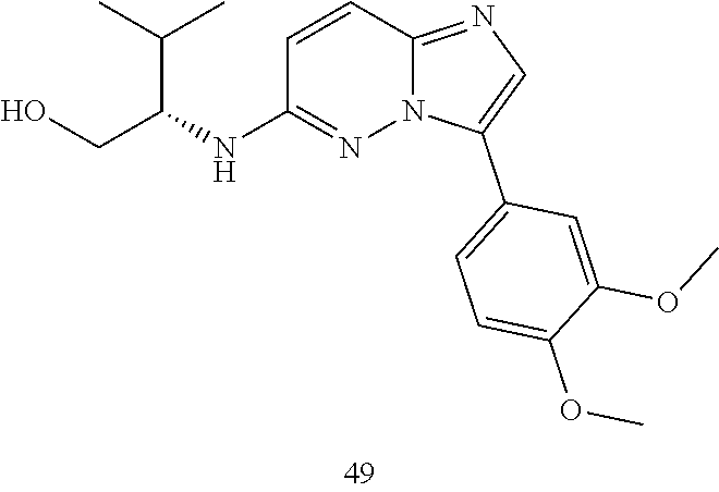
C12=NC=C(C3=CC=C(OC)C(OC)=C3)N1N=C(NC(CO)C(C)C)C=C2
